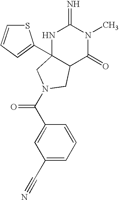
C1(C(=O)N2CC3(C4=CC=CS4)NC(=N)N(C)C(=O)C3C2)=CC(C#N)=CC=C1
